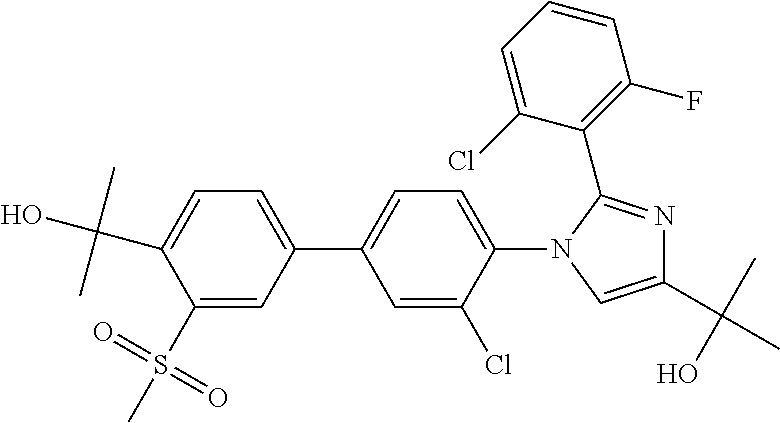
C1(S(C)(=O)=O)=CC(C2=CC=C(N3C(C4=C(F)C=CC=C4Cl)=NC(C(C)(O)C)=C3)C(Cl)=C2)=CC=C1C(C)(C)O
